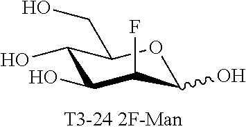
C1(O)C(O)C(F)C(O)OC1CO
